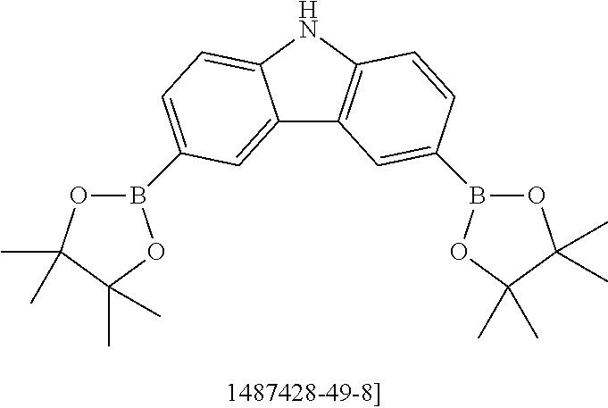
C12=CC(B3OC(C)(C)C(C)(C)O3)=CC=C1NC1=C2C=C(B2OC(C)(C)C(C)(C)O2)C=C1
